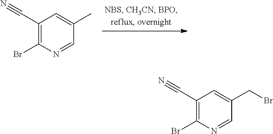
C1(C#N)=C(Br)N=CC(C)=C1.C1(C#N)=C(Br)N=CC(CBr)=C1
